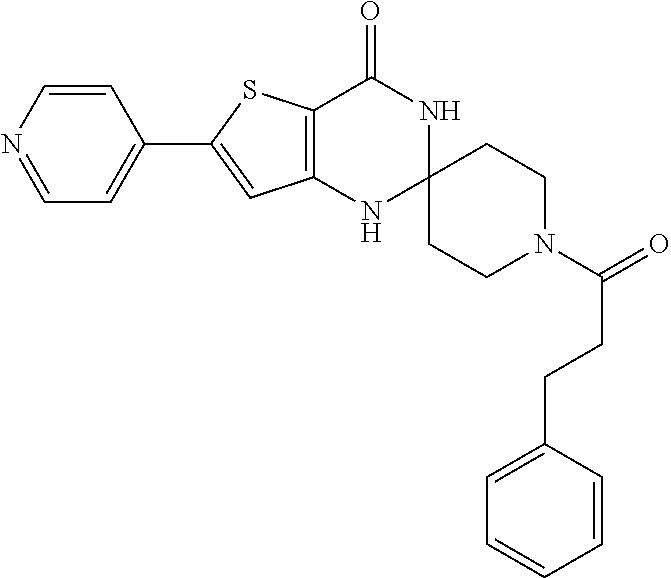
C1=CN=CC=C1C1=CC2=C(S1)C(=O)NC1(N2)CCN(C(=O)CCC2=CC=CC=C2)CC1
